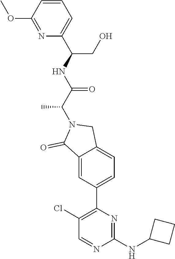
C1=CC(OC)=NC(C(NC(C(N2C(=O)C3=CC(C4=C(Cl)C=NC(NC5CCC5)=N4)=CC=C3C2)C)=O)CO)=C1
